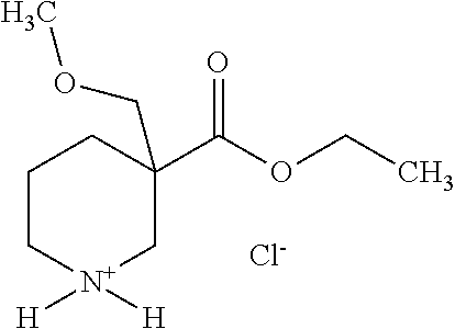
C1C[N+]([H])([H])CC(C(OCC)=O)(COC)C1.[Cl-]
